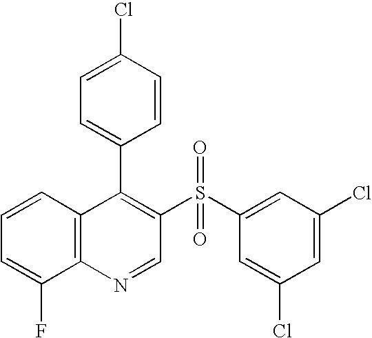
C12=C(C=CC=C1F)C(C1=CC=C(Cl)C=C1)=C(S(C1=CC(Cl)=CC(Cl)=C1)(=O)=O)C=N2
